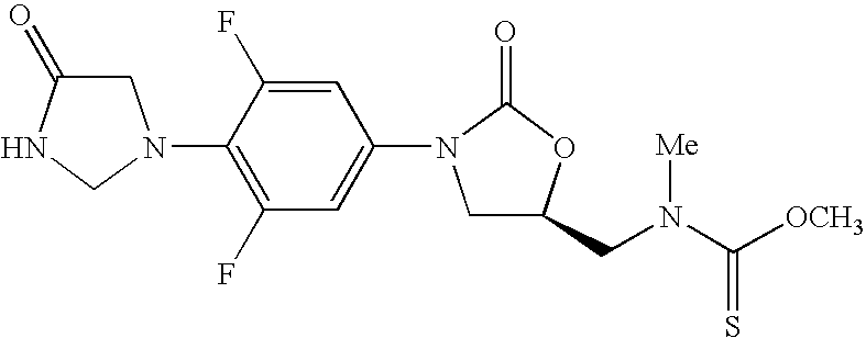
C1C(=O)NCN1C1=C(F)C=C(N2CC(CN(C(=S)[OCH3])[Me])OC2=O)C=C1F
